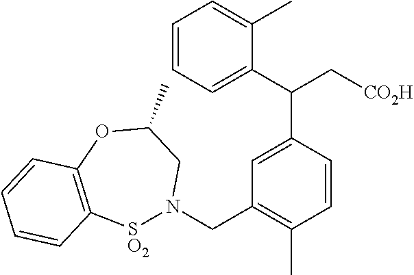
C1=CC=C(C(C2=CC(CN3[SO2]C4=C(OC(C)C3)C=CC=C4)=C(C)C=C2)C[CO2H])C(C)=C1
